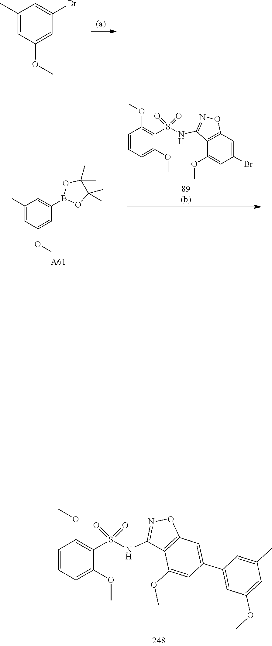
C1=CC=C(OC)C(S(=O)(=O)NC2=NOC3=C2C(OC)=CC(C2=CC(OC)=CC(C)=C2)=C3)=C1OC.C1(C)=CC(OC)=CC(Br)=C1.C1(C)=CC(OC)=CC(B2OC(C)(C)C(C)(C)O2)=C1.[A61].C1=CC=C(OC)C(S(=O)(=O)NC2=NOC3=C2C(OC)=CC(Br)=C3)=C1OC.[89(b)]
